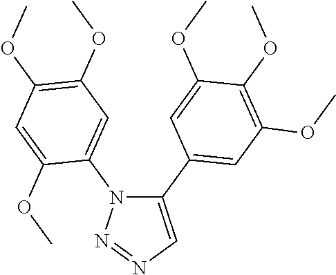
C1(C2=CC(OC)=C(OC)C(OC)=C2)=CN=NN1C1=CC(OC)=C(OC)C=C1OC
